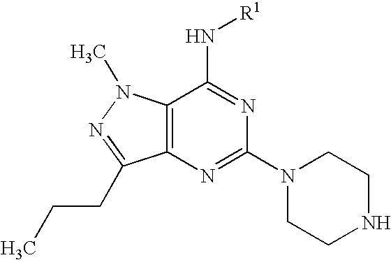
C12=C(N=C(N3CCNCC3)N=C1N[R1])C(CCC)=NN2C
